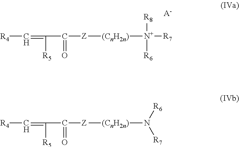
[R4]C=C([R5])C([Z][(CnH2n)][N+]([R7])([R8])[R6])=O.[A-].[R4]C=C([R5])C([Z][(CnH2n)]N([R7])[R6])=O
